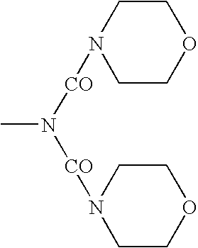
C1COCCN1[CO]N([CO]N1CCOCC1)C
